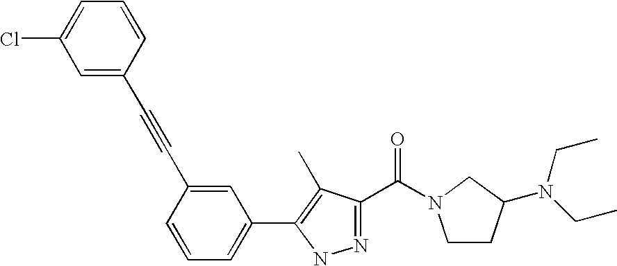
C1(C#CC2=CC(Cl)=CC=C2)=CC(C2=C(C)C(C(N3CCC(N(CC)CC)C3)=O)=NN2)=CC=C1
